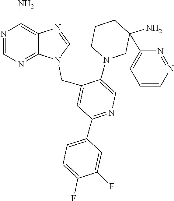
N1(CC2=CC(C3=CC=C(F)C(F)=C3)=NC=C2N2CC(C3=CC=CN=N3)(N)CCC2)C=NC2=C(N)N=CN=C12
